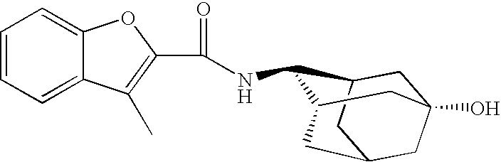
C(NC1C2CC3(O)CC(CC1C3)C2)(=O)C1=C(C)C2=CC=CC=C2O1
